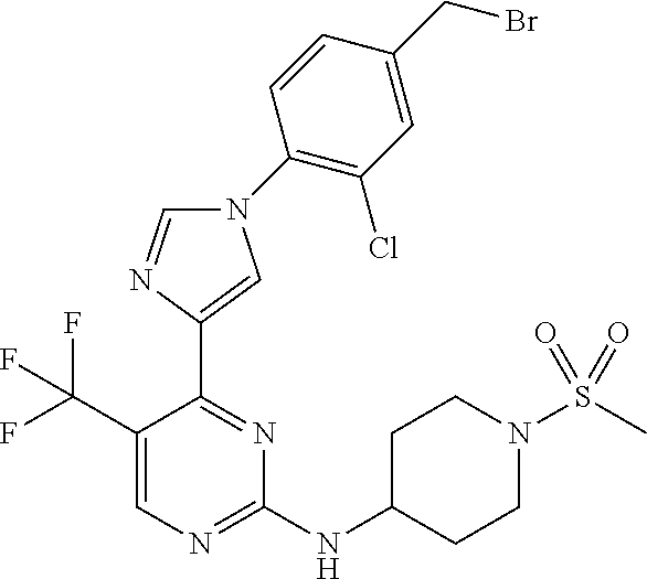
C1(NC2CCN(S(C)(=O)=O)CC2)=NC=C(C(F)(F)F)C(C2=CN(C3=C(Cl)C=C(CBr)C=C3)C=N2)=N1
